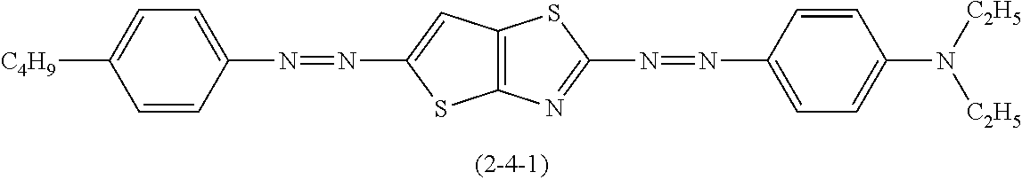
C1=CC(N=NC2=NC3=C(S2)C=C(N=NC2=CC=C([C4H9])C=C2)S3)=CC=C1N([C2H5])[C2H5]
